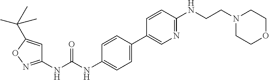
C1(NC(NC2=CC=C(C3=CN=C(NCCN4CCOCC4)C=C3)C=C2)=O)=NOC(C(C)(C)C)=C1
